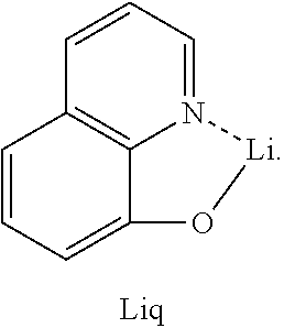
C1=CC=N2C3=C1C=CC=C3O[Li]2
